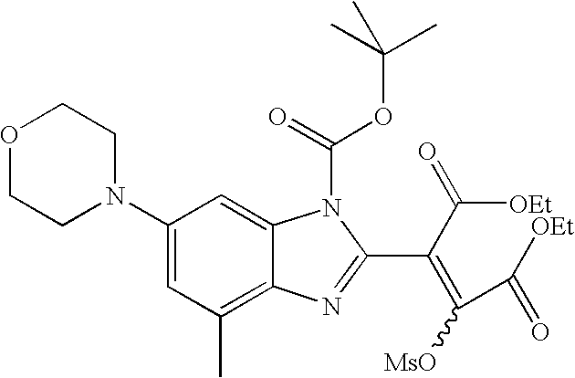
O1CCN(C2=CC(C)=C3C(=C2)N(C(=O)OC(C)(C)C)C(C(C([OEt])=O)=C(C([OEt])=O)[MsO])=N3)CC1
